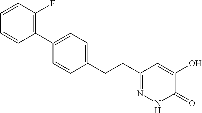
C1(CCC2=NNC(=O)C(O)=C2)=CC=C(C2=C(F)C=CC=C2)C=C1
